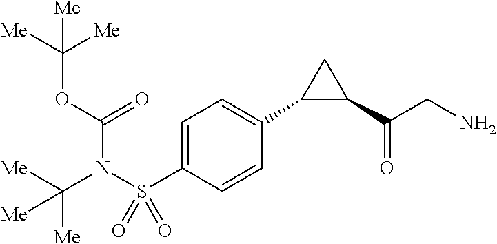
C1=C(S(N(C([Me])([Me])[Me])C(OC([Me])([Me])[Me])=O)(=O)=O)C=CC(C2C(C(CN)=O)C2)=C1
